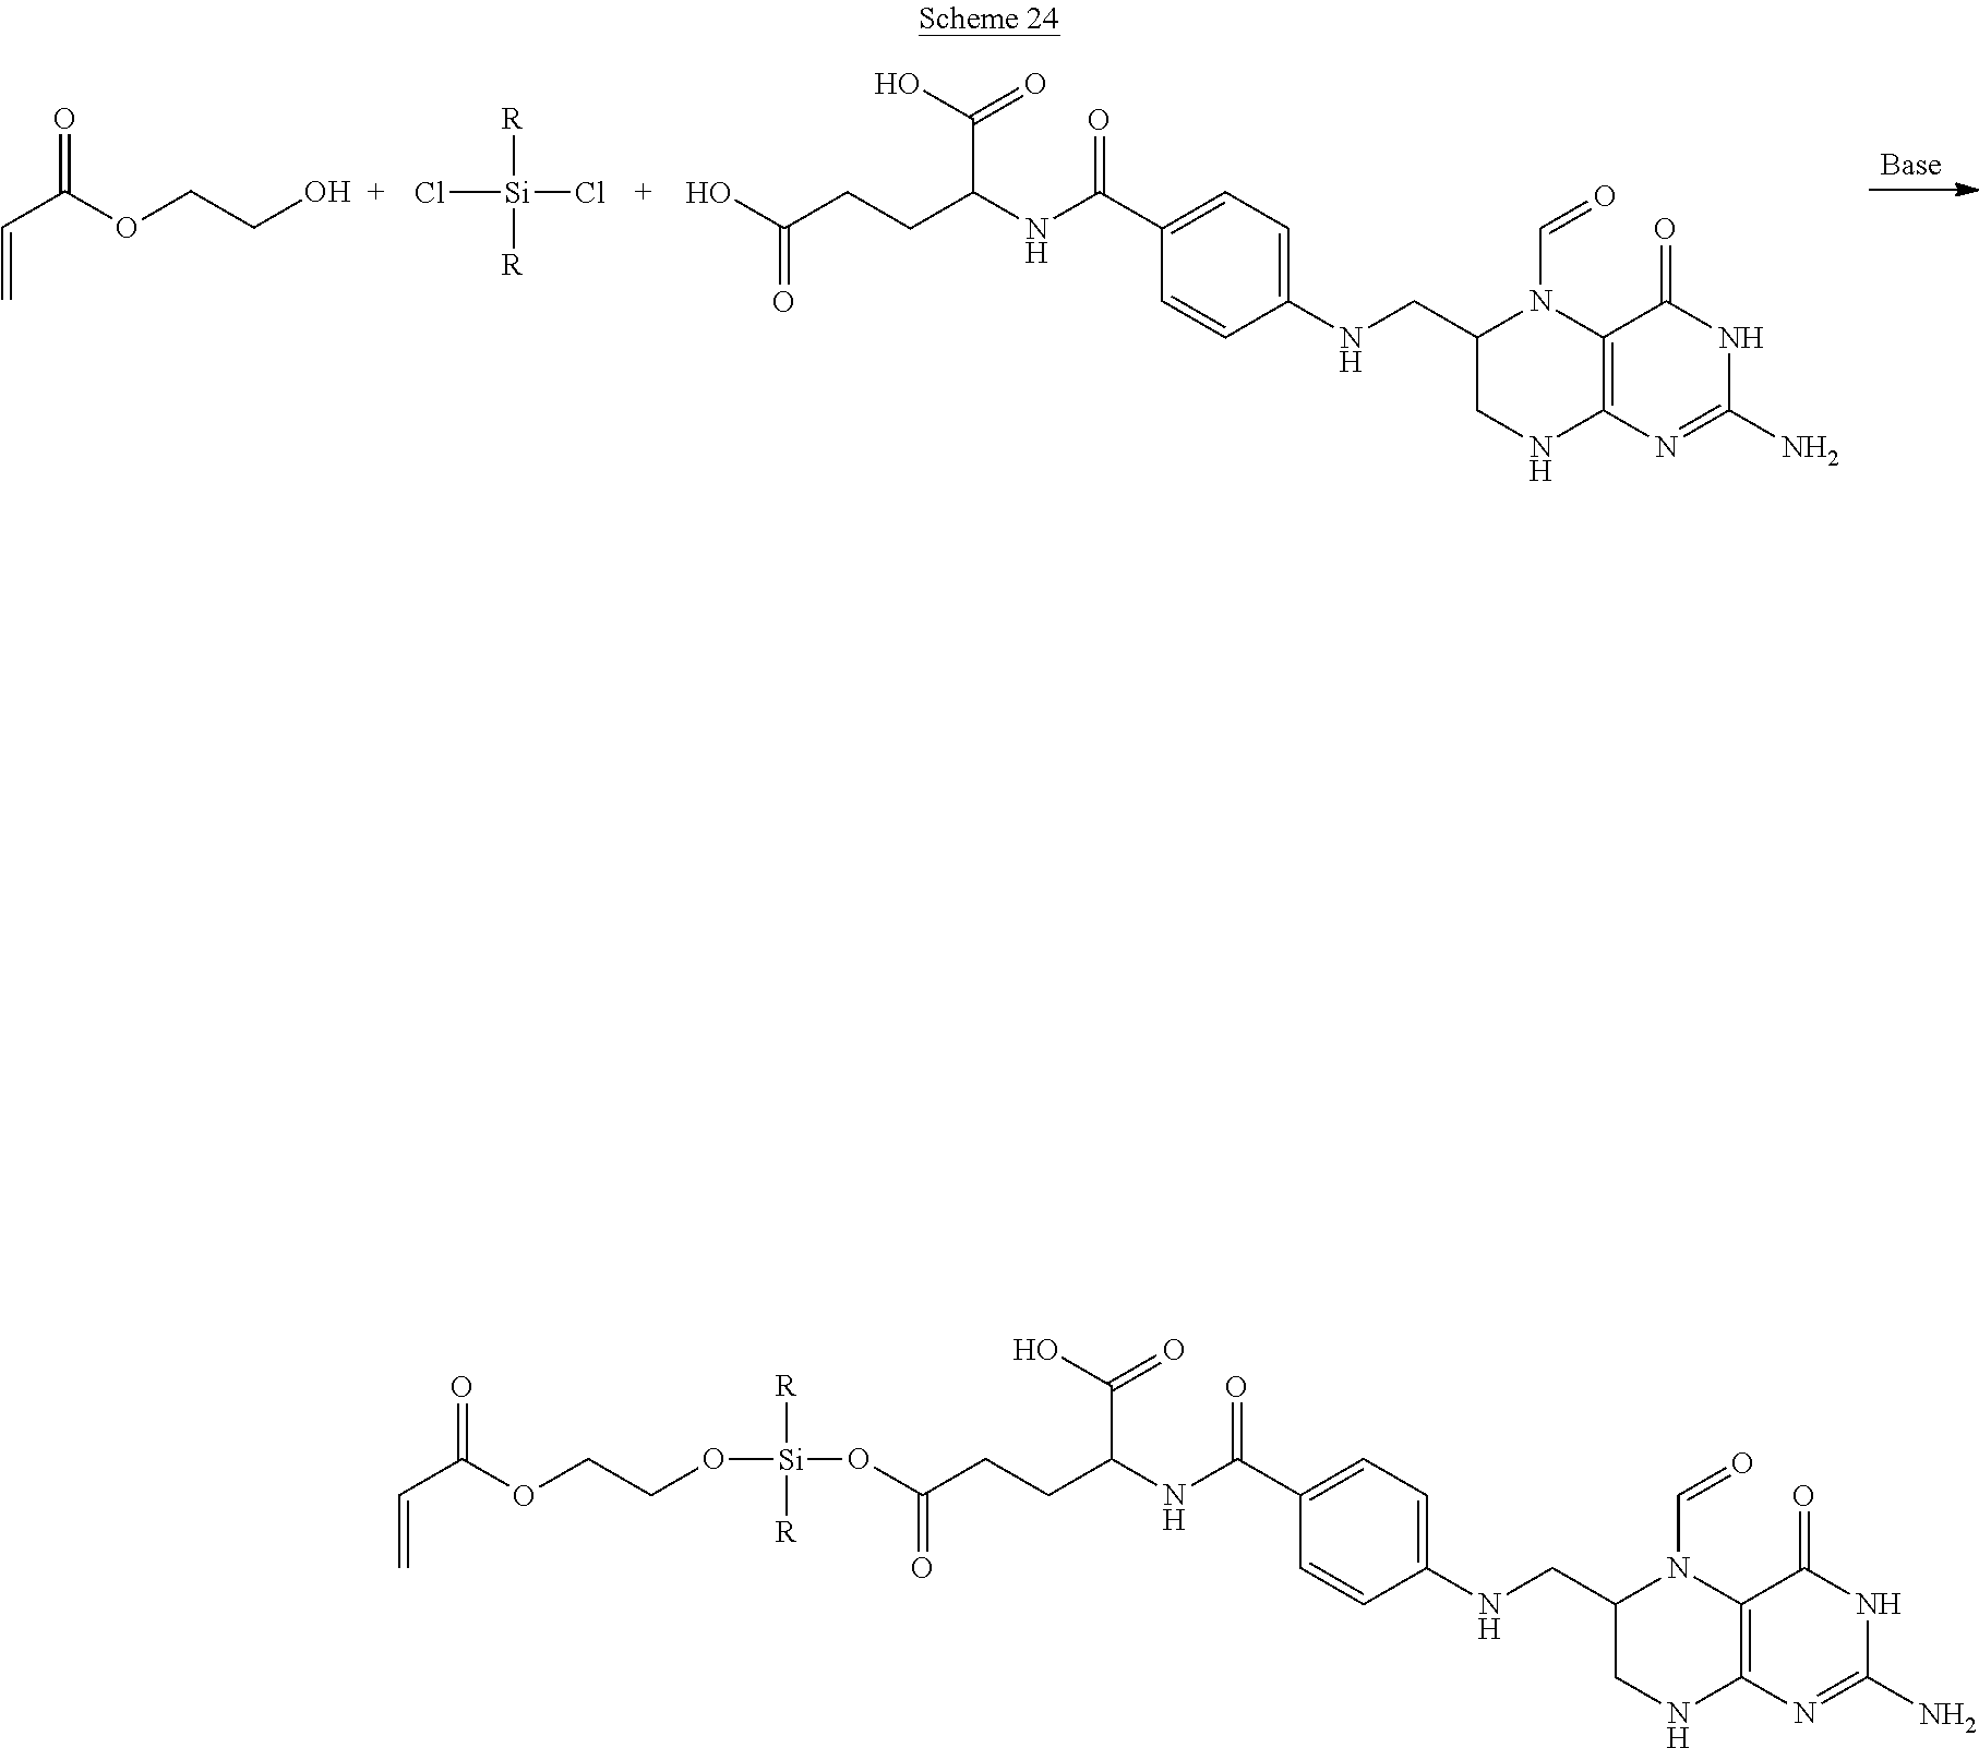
C(=C)C(OCCO)=O.Cl[Si]([R])([R])Cl.OC(CCC(C(=O)O)NC(=O)C1=CC=C(NCC2CNC3=C(N2C=O)C(=O)NC(N)=N3)C=C1)=O.C(=C)C(=O)OCCO[Si]([R])([R])OC(CCC(C(=O)O)NC(=O)C1=CC=C(NCC2CNC3=C(N2C=O)C(=O)NC(N)=N3)C=C1)=O
